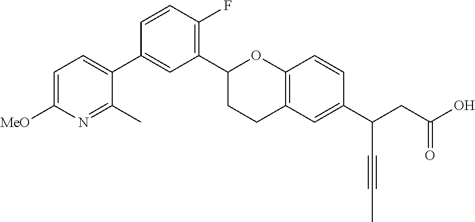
C1(C2CCC3=C(O2)C=CC(C(CC(O)=O)C#CC)=C3)=C(F)C=CC(C2=CC=C([MeO])N=C2C)=C1
